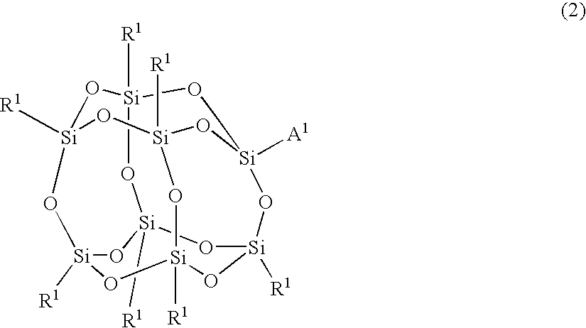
O1[Si]2([R1])O[Si]3([R1])O[Si]4([A1])CO[Si]1([R1])O[Si]1([R1])O[Si]([R1])(O2)O[Si]([R1])(O[Si]([R1])(O1)O4)O3
